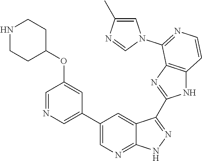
C1=NC=C(C2=CN=C3C(=C2)C(C2=NC4=C(N2)C=CN=C4N2C=C(C)N=C2)=N[N H]3)C=C1OC1CCNCC1
